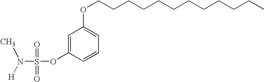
C1=C(OS(N(C)[H])(=O)=O)C=CC=C1OCCCCCCCCCCCC
